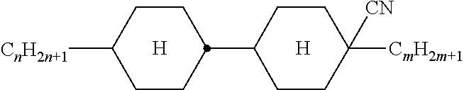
C1CC(C2CCC([CmH2m+1])([CN])CC2)CCC1[CnH2n+1].[H].[H]
